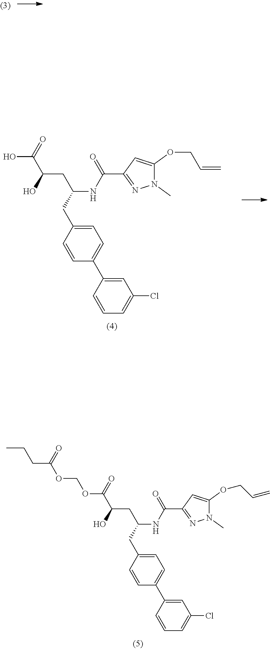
OC(C(O)CC(CC1=CC=C(C2=CC(Cl)=CC=C2)C=C1)NC(C1=NN(C)C(OCC=C)=C1)=O)=O.O(COC(C(O)CC(CC1=CC=C(C2=CC(Cl)=CC=C2)C=C1)NC(C1=NN(C)C(OCC=C)=C1)=O)=O)C(CCC)=O
